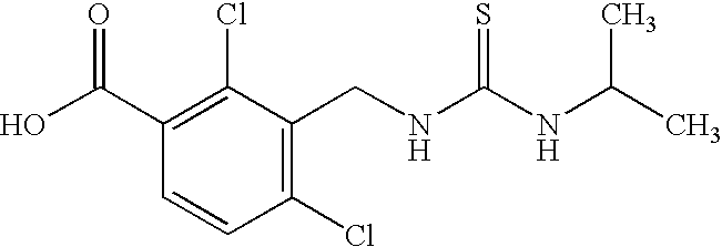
C1(Cl)=C(CNC(=S)NC(C)C)C(Cl)=C(C(O)=O)C=C1
